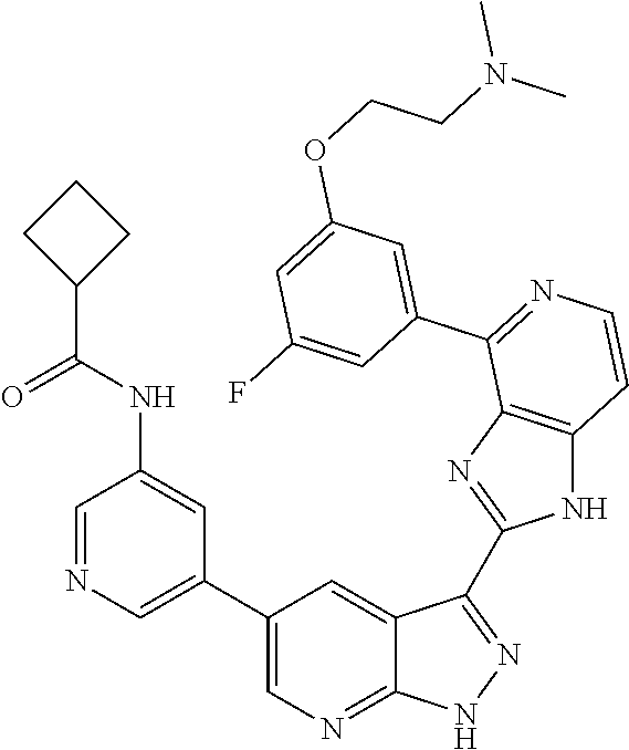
C1=NC=C(C2=CN=C3C(=C2)C(C2=NC4=C(N2)C=CN=C4C2=CC(OCCN(C)C)=CC(F)=C2)=N[N H]3)C=C1NC(C1CCC1)=O
